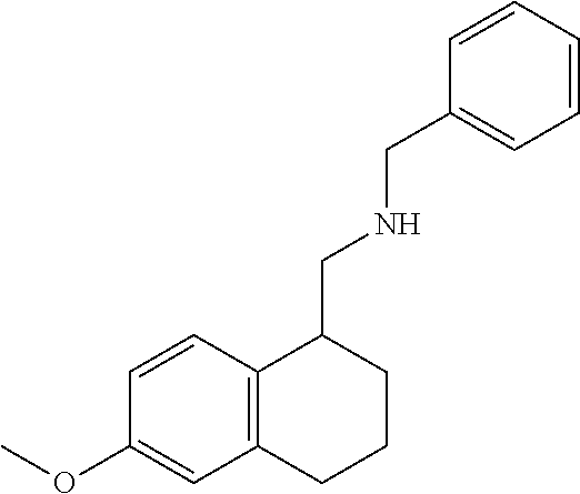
C12=C(CCCC1CNCC1=CC=CC=C1)C=C(OC)C=C2
